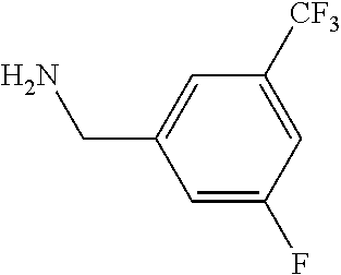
C1=C(CN)C=C(F)C=C1[CF3]
